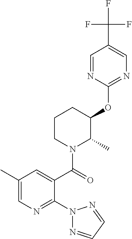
C1CN(C(=O)C2=CC(C)=CN=C2N2N=CC=N2)C(C)C(OC2=NC=C(C(F)(F)F)C=N2)C1
